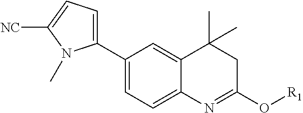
C1(C2=CC=C3C(=C2)C(C)(C)CC(O[R1])=N3)=CC=C([NC])N1C
